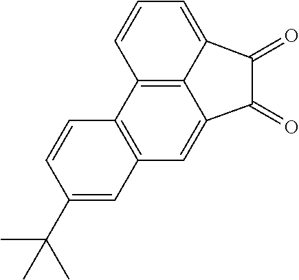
C12=C(C=C3C4=C1C=CC=C4C(=O)C3=O)C=C(C(C)(C)C)C=C2
